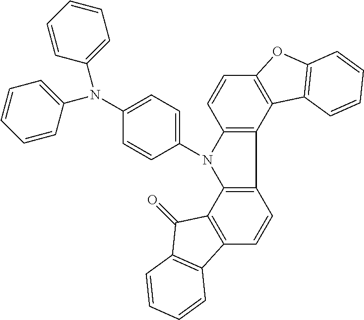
C1=CC=CC(N(C2=CC=CC=C2)C2=CC=C(N3C4=C(C5=C3C3=C(C=C5)C5=C(C3=O)C=CC=C5)C3=C(C=C4)OC4=C3C=CC=C4)C=C2)=C1
